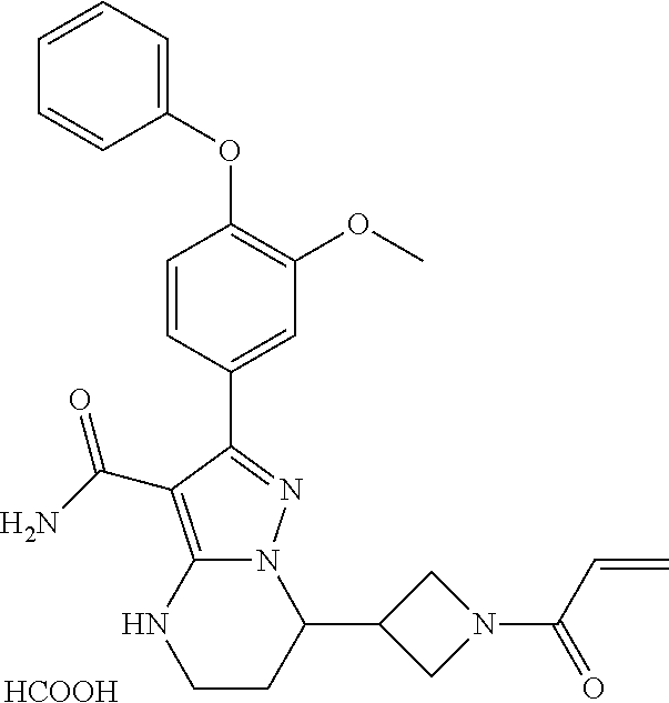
C1=CC(C2=NN3C(=C2C(=O)N)NCCC3C2CN(C(C=C)=O)C2)=CC(OC)=C1OC1=CC=CC=C1.[HCOOH]
